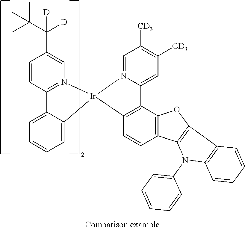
C1=N2C(=CC([CD3])=C1[CD3])C1=C(C=CC3=C1OC1=C3N(C3=CC=CC=C3)C3=C1C=CC=C3)[Ir]21N2=C(C=CC(C(C(C)(C)C)([D])[D])=C2)C2=CC=CC=C12
